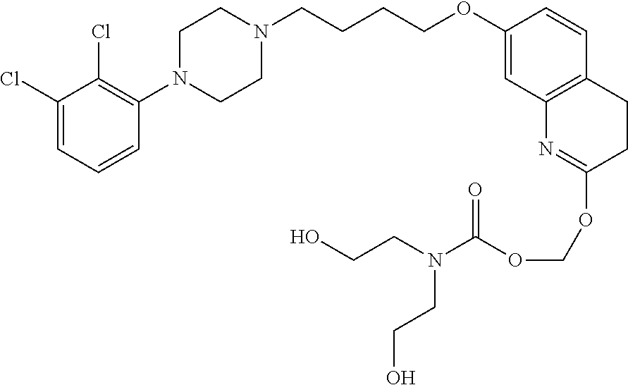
C1(Cl)=CC=CC(N2CCN(CCCCOC3=CC4=C(C=C3)CCC(OCOC(N(CCO)CCO)=O)=N4)CC2)=C1Cl
